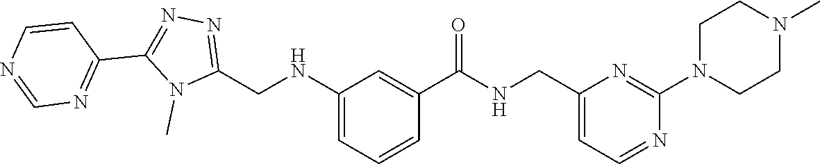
C(C1=CC=NC(N2CCN(C)CC2)=N1)NC(C1=CC(NCC2=NN=C(C3=NC=NC=C3)N2C)=CC=C1)=O
